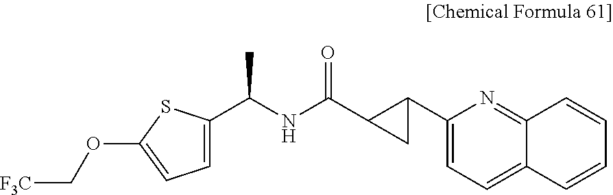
C(NC(=O)C1CC1C1=CC=C2C(=N1)C=CC=C2)(C)C1=CC=C(OC[F3C])S1
